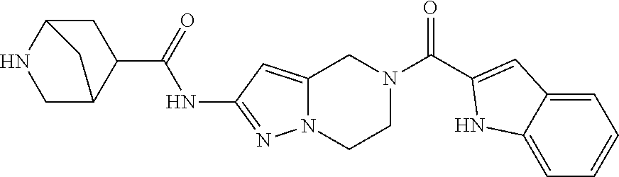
N1=C(NC(C2C3CNC(C2)C3)=O)C=C2N1CCN(C(C1=CC3=CC=CC=C3N1)=O)C2
